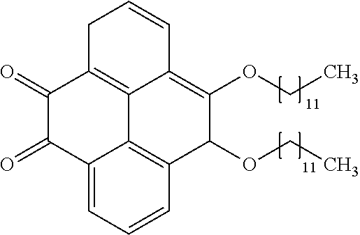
C1C2=C3C(=C(OCC)C(OCC)C4=C3C(=CC=C4)C(=O)C2=O)C=C1
